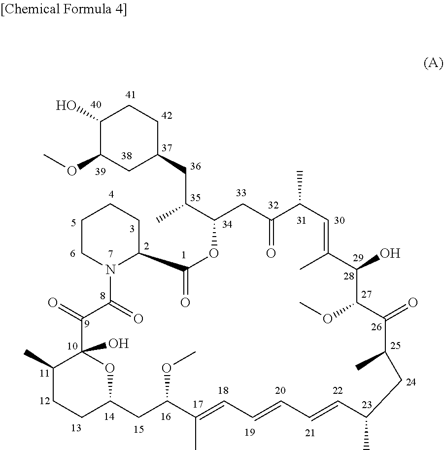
C1(O)C(OC)CC(CC(C2CC(=O)C(C)C=C(C)C(O)C(OC)C(=O)C(C)CC(C)C=CC=CC=C(C)C(OC)CC3OC(O)(C(=O)C(=O)N4C(C(=O)O2)CCCC4)C(C)CC3)C)CC1
